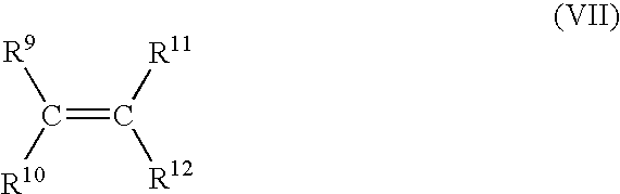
C(=C([R12])[R11])([R9])[R10]
